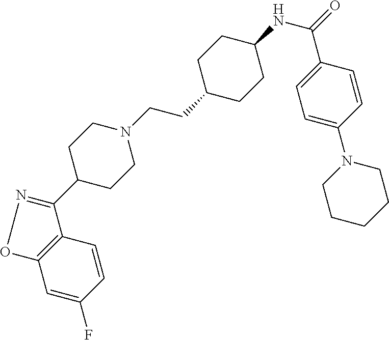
C1=C(F)C=CC2=C1ON=C2C1CCN(CCC2CCC(NC(=O)C3=CC=C(N4CCCCC4)C=C3)CC2)CC1
